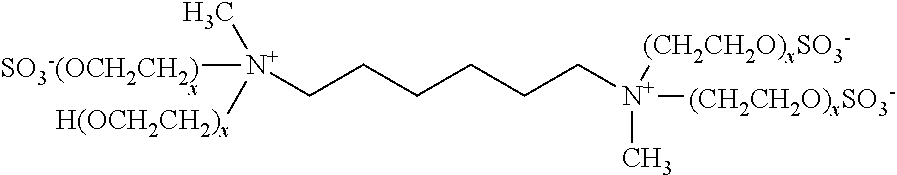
[N+](CCCCCC[N+]([(CH2CH2O)xSO3-])(C)[(CH2CH2O)xSO3-])([SO3-(OCH2CH2)x])(C)[H(OCH2CH2)x]
